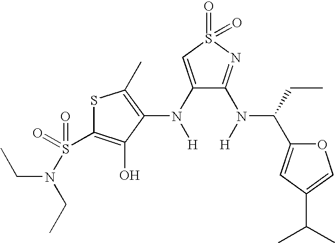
C1(N([H])C2=C(C)SC(S(=O)(=O)N(CC)CC)=C2O)=CS(=O)(=O)N=C1N([H])C(CC)C1=CC(C(C)C)=CO1
